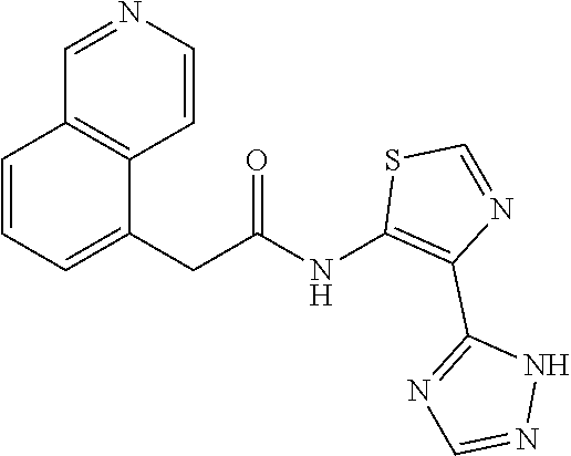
C1=CC=C(CC(NC2=C(C3=NC=NN3)N=CS2)=O)C2=C1C=NC=C2
